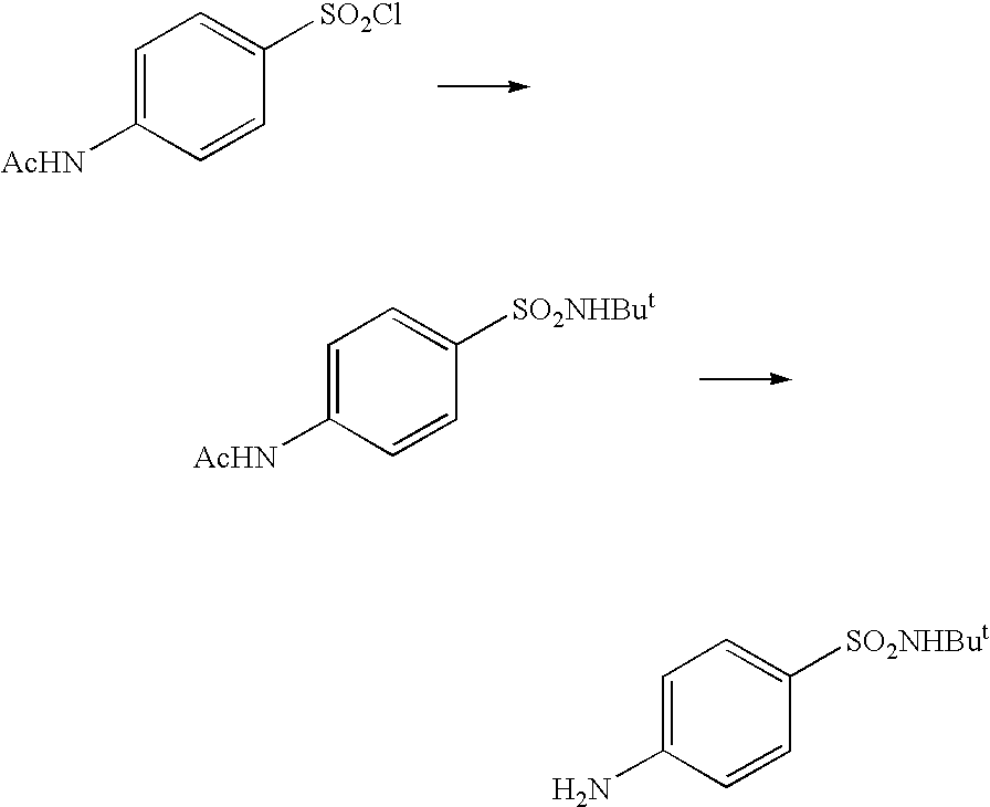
C1=C([AcHN])C=CC([SO2Cl])=C1.C1=C([AcHN])C=CC([SO2NHBut])=C1.C1=C(N)C=CC([SO2NHBut])=C1
